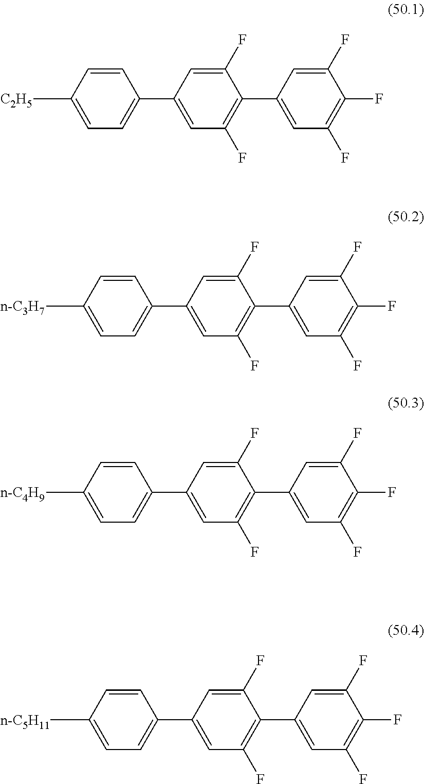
C1=CC(C2=CC(F)=C(C3=CC(F)=C(F)C(F)=C3)C(F)=C2)=CC=C1[C2H5].C1=CC(C2=CC(F)=C(C3=CC(F)=C(F)C(F)=C3)C(F)=C2)=CC=C1[n-C3H7].C1=CC(C2=CC(F)=C(C3=CC(F)=C(F)C(F)=C3)C(F)=C2)=CC=C1[n-C4H9].C1=CC(C2=CC(F)=C(C3=CC(F)=C(F)C(F)=C3)C(F)=C2)=CC=C1[n-C5H11]
